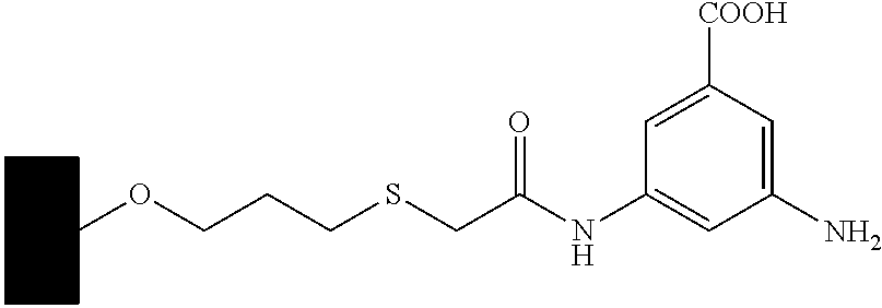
C1CCCC(OCCCSCC(NC2=CC(N)=CC([COOH])=C2)=O)C1
